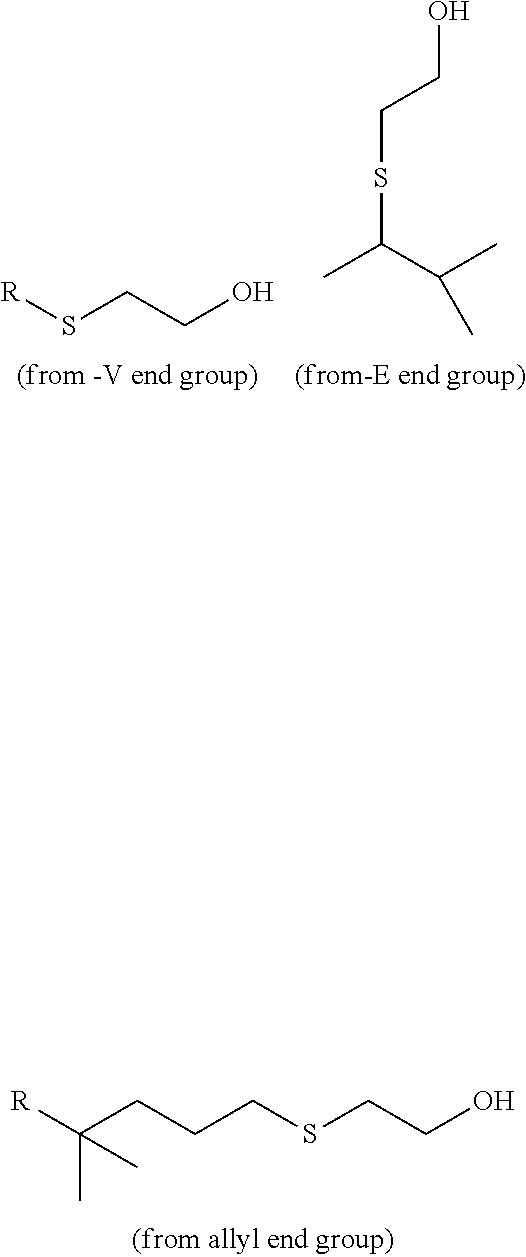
[R]C(CCCSCCO)(C)C.[R]SCCO.CC(C(C)C)SCCO
